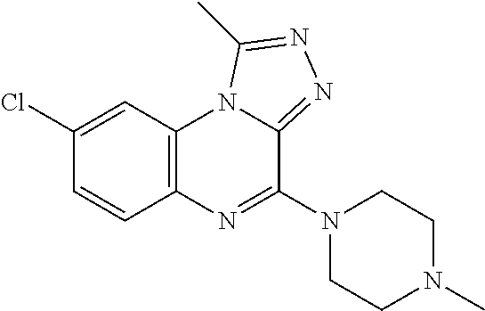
C12=C(C=C(Cl)C=C1)N1C(=NN=C1C)C(N1CCN(C)CC1)=N2
